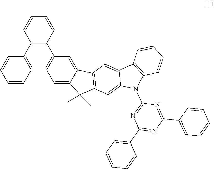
C12=C(C3=C(C4=C1C=C1C(=C4)C(C)(C)C4=C1C=C1C(=C4)N(C4=NC(C5=CC=CC=C5)=NC(C5=CC=CC=C5)=N4)C4=C1C=CC=C4)C=CC=C3)C=CC=C2
